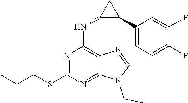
N1=C(SCCC)N=C2C(=C1NC1C(C3=CC=C(F)C(F)=C3)C1)N=CN2CC
